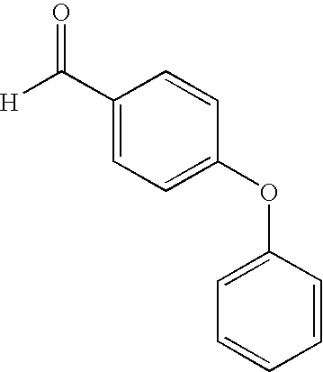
[H]C(=O)C1=CC=C(OC2=CC=CC=C2)C=C1
